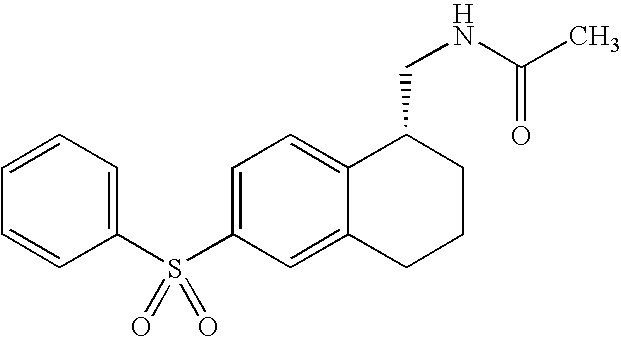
C1(S(C2=CC=C3C(=C2)CCCC3CNC(C)=O)(=O)=O)=CC=CC=C1
